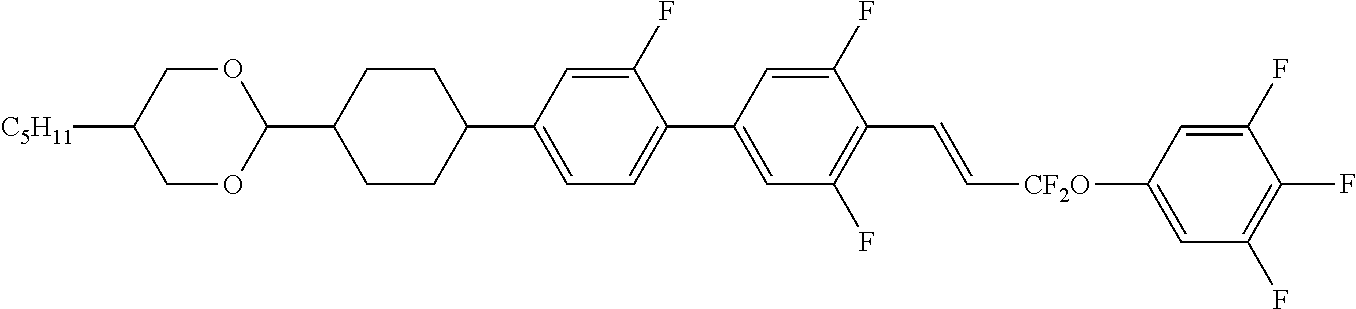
C1(F)=CC(C2CCC(C3OCC([C5H11])CO3)CC2)=CC=C1C1=CC(F)=C(C=C[CF2O]C2=CC(F)=C(F)C(F)=C2)C(F)=C1
